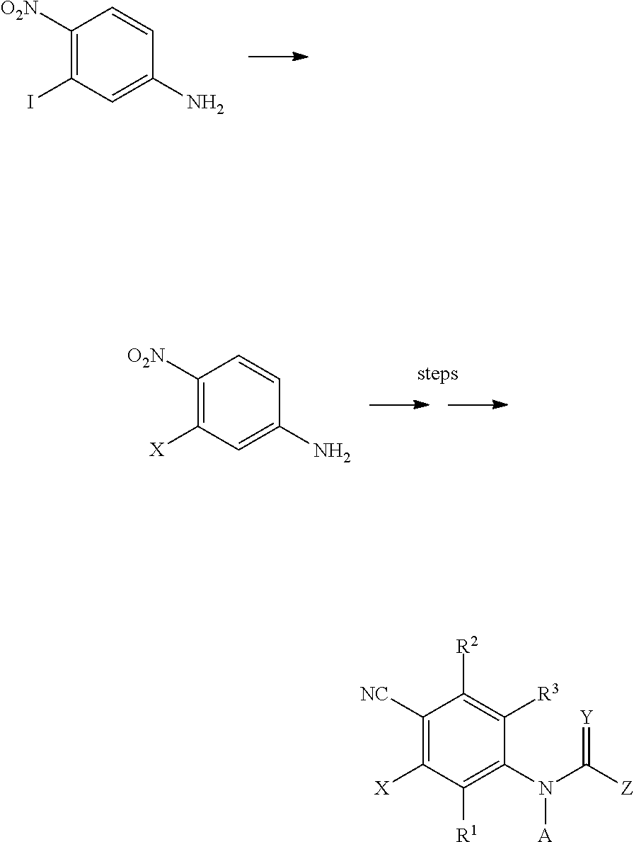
C1([O2N])=C(I)C=C(N)C=C1.C1([O2N])=C([X])C=C(N)C=C1.C1([NC])=C([X])C([R1])=C(N(C([Z])=[Y])[A])C([R3])=C1[R2]
